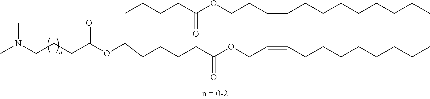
C(CC(OC(CCCCC(OCCC=CCCCCCCCC)=O)CCCCC(OCC=CCCCCCCCC)=O)=O)CN(C)C
